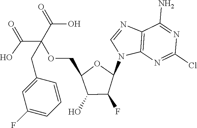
C12=C(N=C(Cl)N=C1N)N(C1OC(COC(C(=O)O)(C(=O)O)CC3=CC(F)=CC=C3)C(O)C1F)C=N2
